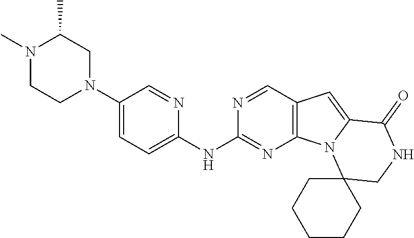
N1(C2=CC=C(NC3=NC4=C(C=N3)C=C3N4C4(CNC3=O)CCCCC4)N=C2)CC(C)N(C)CC1
